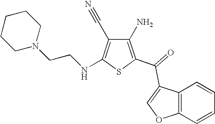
C1(N)=C(C(=O)C2=COC3=C2C=CC=C3)SC(NCCN2CCCCC2)=C1C#N
